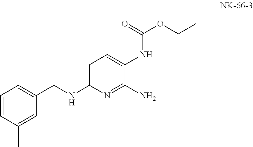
C1=CC(C)=CC(CNC2=CC=C(NC(=O)OCC)C(N)=N2)=C1
